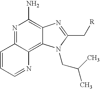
N1=C2C(=C3C(=C1N)N=C(C[R])N3CC(C)C)N=CC=C2
